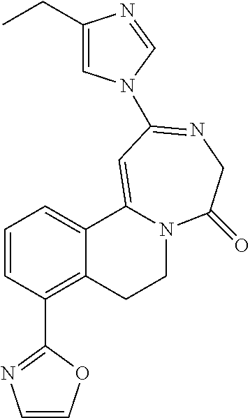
C1=CC(C2=NC=CO2)=C2C(=C1)C1=CC(N3C=C(CC)N=C3)=NCC(=O)N1CC2
